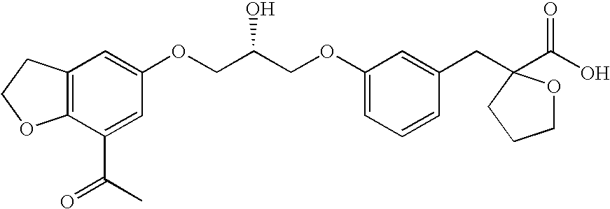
C(COC1=CC=CC(CC2(C(O)=O)OCCC2)=C1)(COC1=CC2=C(C(C(=O)C)=C1)OCC2)O
